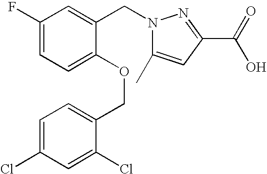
C1(F)=CC=C(OCC2=CC=C(Cl)C=C2Cl)C(CN2C(C)=CC(C(=O)O)=N2)=C1
